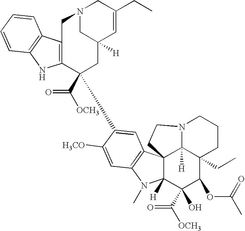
C12=C(C3=C(N1)C=CC=C3)CN1CC([H])(C=C(CC)C1)CC2(C([OCH3])=O)C1=CC2=C(N(C)C3([H])C(C(=O)[OCH3])(O)C(OC(=O)C)C4(CC)C5([H])C32CCN5CCC4)C=C1[H3CO]
